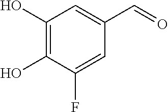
C1(O)=C(O)C(F)=CC(C=O)=C1
